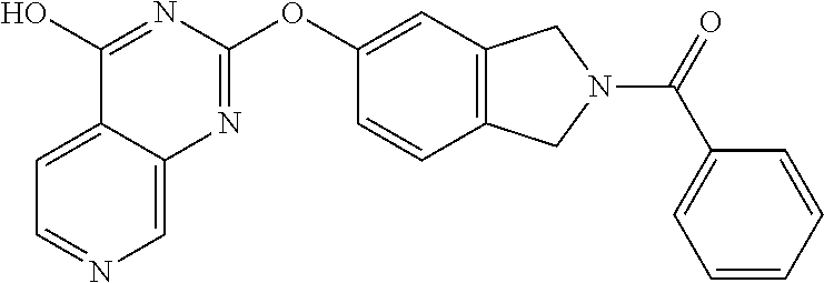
C1=C2C(=CN=C1)N=C(OC1=CC3=C(C=C1)CN(C(=O)C1=CC=CC=C1)C3)N=C2O
